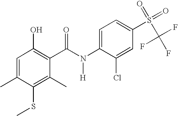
C1=C(C)C(SC)=C(C)C(C(N(C2=CC=C(S(=O)(=O)C(F)(F)F)C=C2Cl)[H])=O)=C1O
